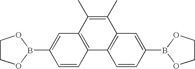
C12=C(C(C)=C(C)C3=C1C=CC(B1OCCO1)=C3)C=C(B1OCCO1)C=C2
